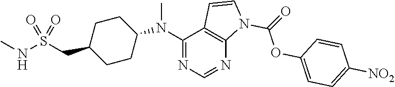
CN(C1=NC=NC2=C1C=CN2C(=O)OC1=CC=C([NO2])C=C1)C1CCC(CS(NC)(=O)=O)CC1
